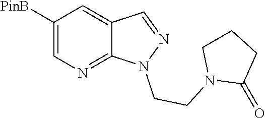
C1([PinB])=CN=C2C(=C1)C=NN2CCN1C(=O)CCC1
